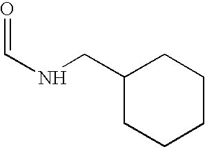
O=CNCC1CCCCC1
